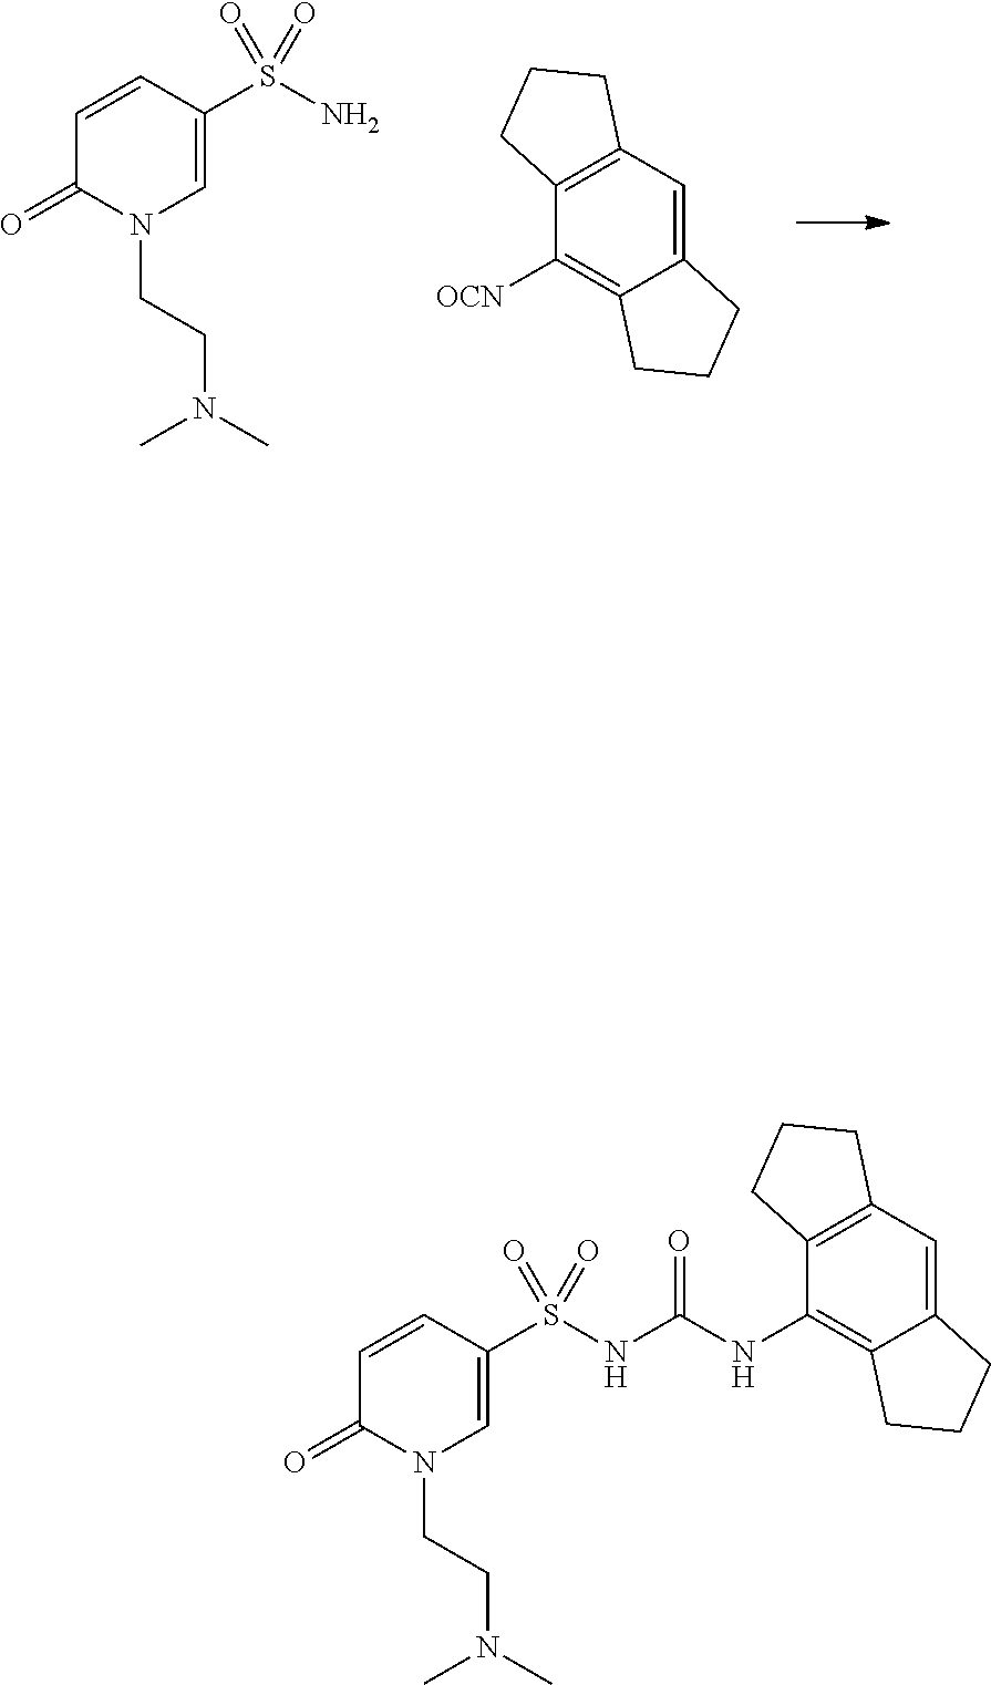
C12=CC3=C(C([OCN])=C1CCC2)CCC3.NS(C1=CN(CCN(C)C)C(=O)C=C1)(=O)=O.C12=CC3=C(C(NC(NS(C4=CN(CCN(C)C)C(=O)C=C4)(=O)=O)=O)=C1CCC2)CCC3
